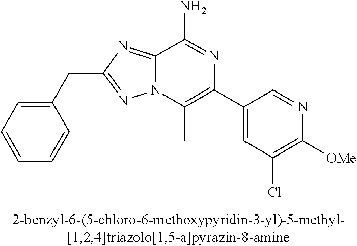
C1(CC2=NN3C(=N2)C(N)=NC(C2=CC(Cl)=C([OMe])N=C2)=C3C)=CC=CC=C1
